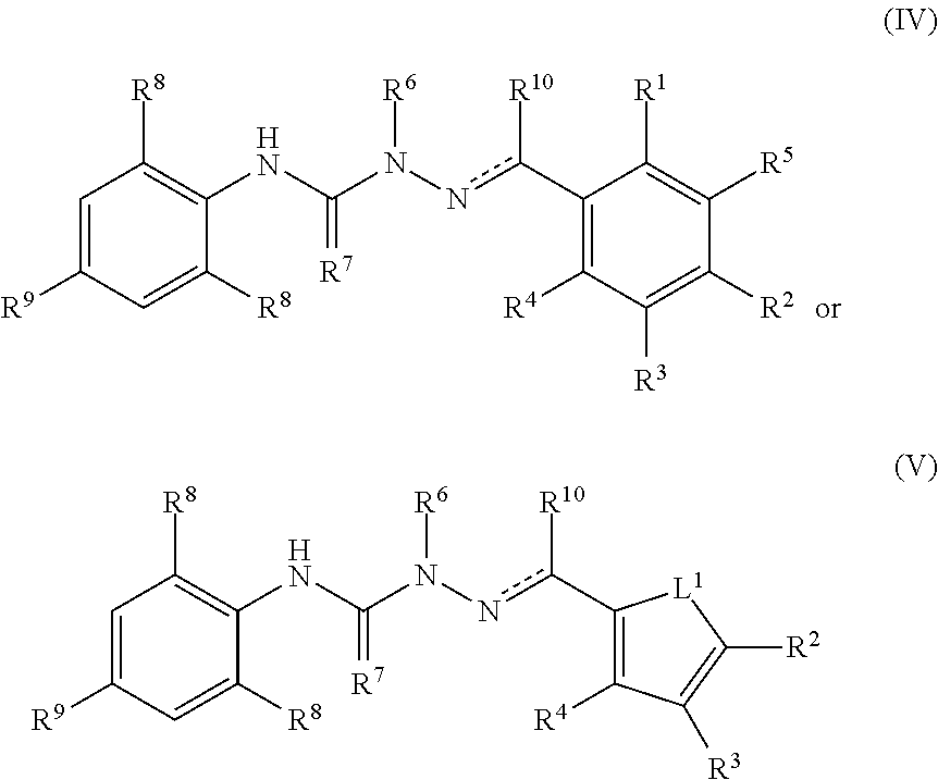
C1=C([R9])C=C([R8])C(NC(N(nc(C2=C([R4])C([R3])=C([R2])C([R5])=C2[R1])[R10])[R6])=[R7])=C1[R8].C1=C([R9])C=C([R8])C(NC(N(nc(C2=C([R4])C([R3])=C([R2])[L1]2)[R10])[R6])=[R7])=C1[R8]
